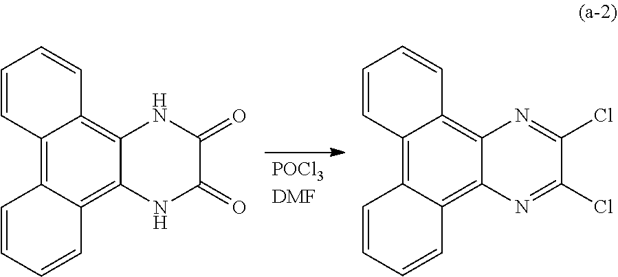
[POCl3DMF].C1=CC2=C3C=CC=CC3=C3C(=C2C=C1)N=C(Cl)C(Cl)=N3.C1=CC2=C3C=CC=CC3=C3C(=C2C=C1)NC(=O)C(=O)N3
